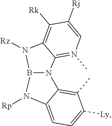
C12=N(C)C=C([Rj])C([Rk])=C1N([Rz])B1N2C2=C(C)C([Ly])=CC=C2N1[Rp]
